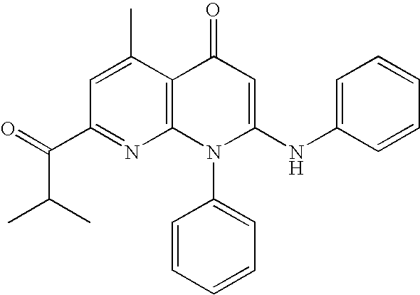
C1(C(=O)C(C)C)=NC2=C(C(C)=C1)C(=O)C=C(NC1=CC=CC=C1)N2C1=CC=CC=C1
